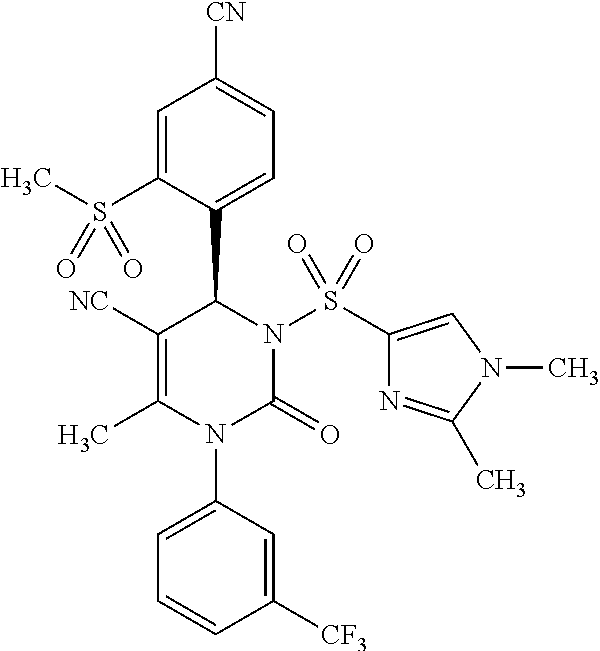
C1=C(S(C)(=O)=O)C(C2N(S(C3=CN(C)C(C)=N3)(=O)=O)C(=O)N(C3=CC=CC([CF3])=C3)C(C)=C2[NC])=CC=C1[CN]
